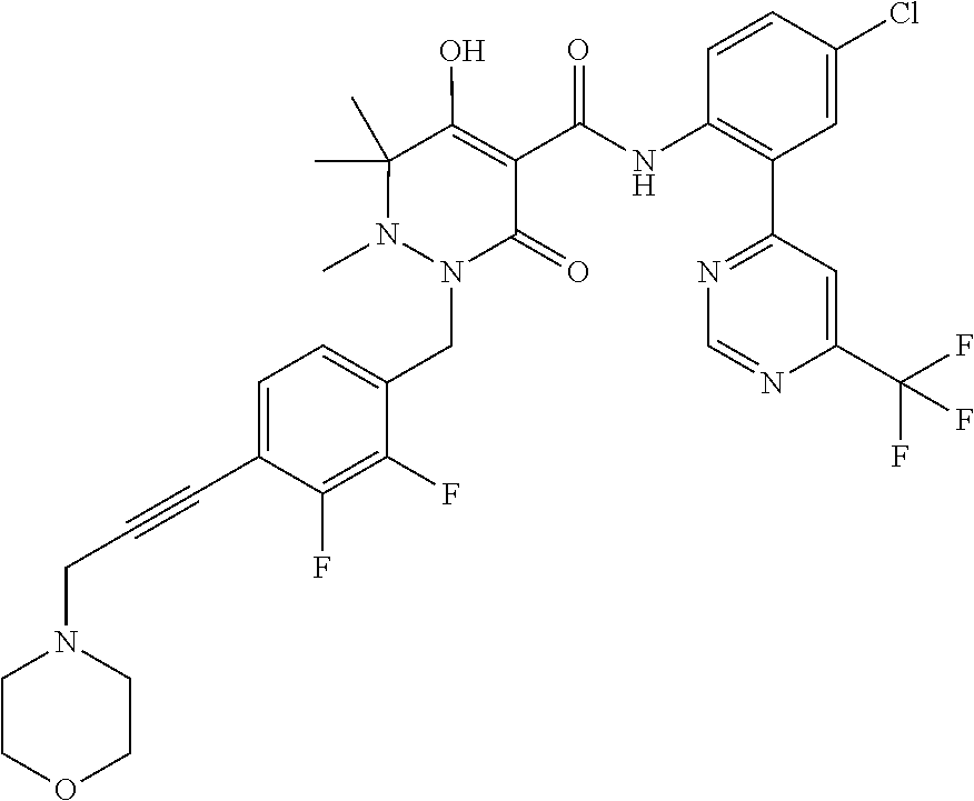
N1(CC2=CC=C(C#CCN3CCOCC3)C(F)=C2F)N(C)C(C)(C)C(O)=C(C(NC2=C(C3=NC=NC(C(F)(F)F)=C3)C=C(Cl)C=C2)=O)C1=O
